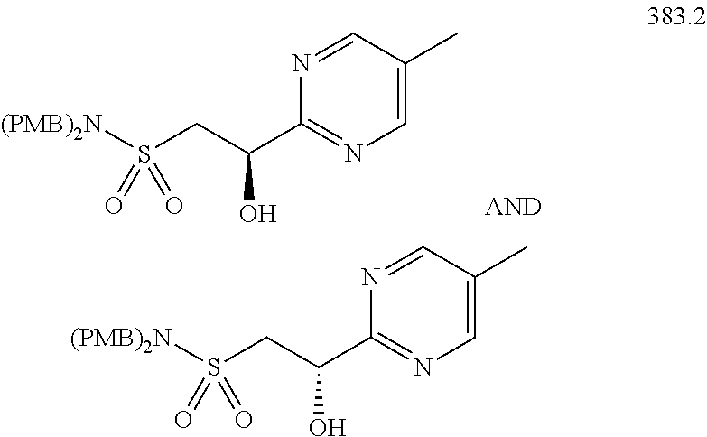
N1=CC(C)=CN=C1C(O)CS([(PMB)2N])(=O)=O.N1=CC(C)=CN=C1C(O)CS([(PMB)2N])(=O)=O
